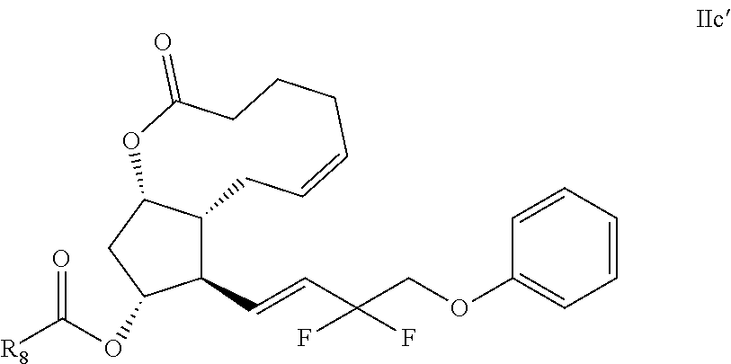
C1(C=CC(COC2=CC=CC=C2)(F)F)C2C(CC1OC([R8])=O)OC(=O)CCCC=CC2
